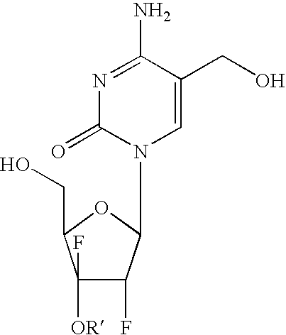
N1=C(N)C(CO)=CN(C2C(F)C(F)([OR])C(CO)O2)C1=O
